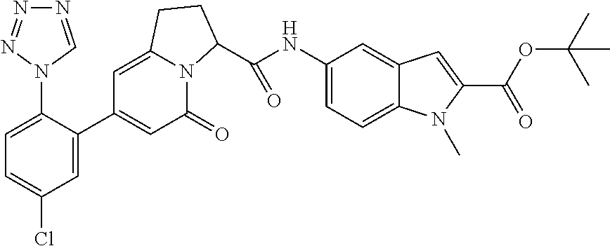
C1(NC(C2N3C(=O)C=C(C4=CC(Cl)=CC=C4N4C=NN=N4)C=C3CC2)=O)=CC=C2C(=C1)C=C(C(OC(C)(C)C)=O)N2C
